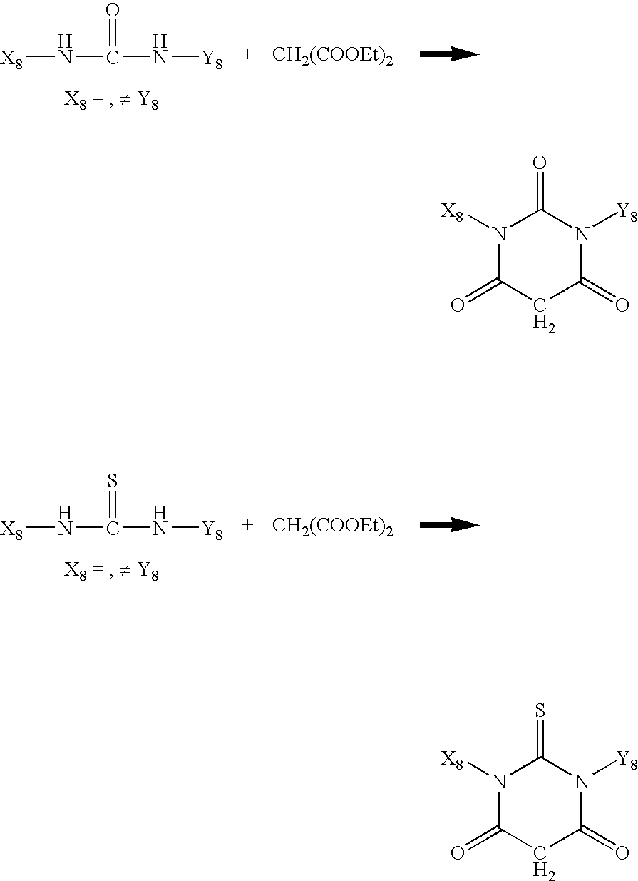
[X8]NC(=O)N[Y8].[CH2(COOEt)2].[X8]NC(=S)N[Y8].[CH2(COOEt)2].N1([X8])C(=O)CC(=O)N([Y8])C1=O.N1([X8])C(=O)CC(=O)N([Y8])C1=S
